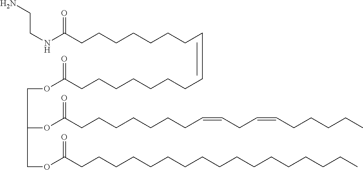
N(C(CCCCCCCC=CCCCCCCCC(OCC(OC(CCCCCCCC=CCC=CCCCCC)=O)COC(CCCCCCCCCCCCCCCCC)=O)=O)=O)CCN
